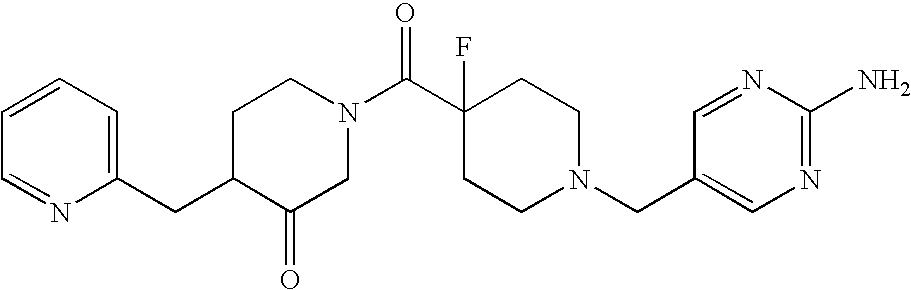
C1=CC=C(CC2C(=O)CN(C(C3(F)CCN(CC4=CN=C(N)N=C4)CC3)=O)CC2)N=C1
